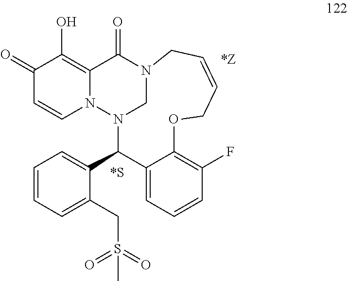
C1(=O)C=CN2C(=C1O)C(=O)N1CN2C(C2=CC=CC=C2CS(=O)(=O)C)C2=CC=CC(F)=C2OCC=CC1
